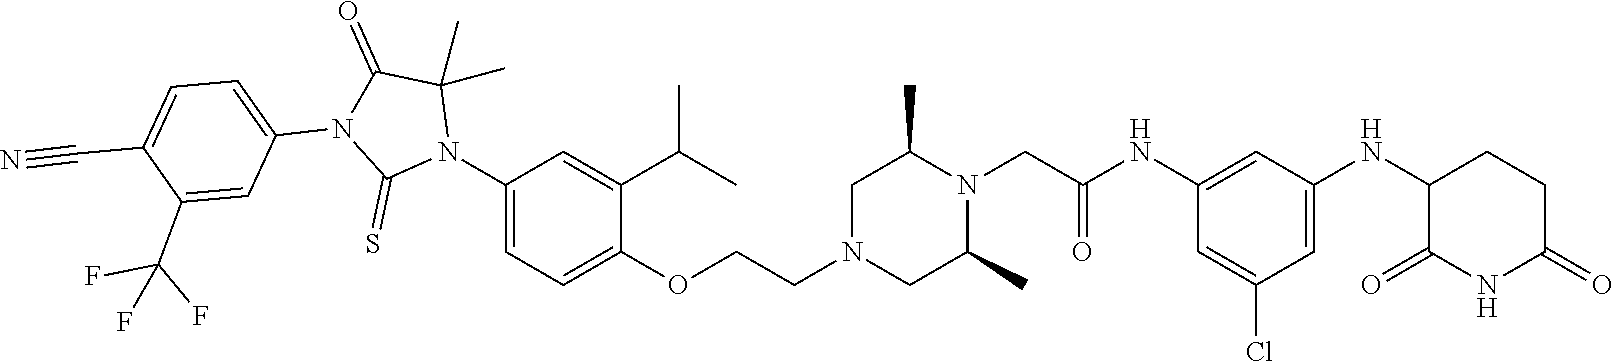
C1=C(Cl)C=C(NC2C(=O)NC(=O)CC2)C=C1NC(CN1C(C)CN(CCOC2=CC=C(N3C(C)(C)C(=O)N(C4=CC=C(C#N)C(C(F)(F)F)=C4)C3=S)C=C2C(C)C)CC1C)=O
